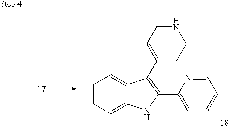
C1=CC=C2C(=C1)C(C1=CCNCC1)=C(C1=CC=CC=N1)N2
